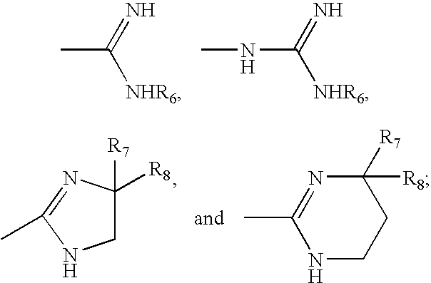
CC(=N)[NHR6].N(C(=N)[NHR6])C.C1C([R7])([R8])N=C(C)N1.N1CCC([R8])([R7])N=C1C
